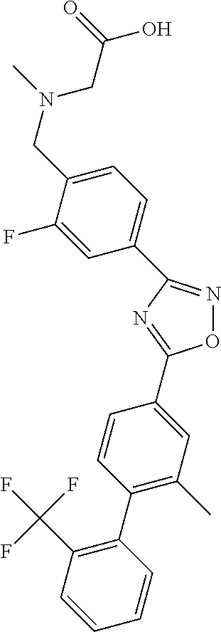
C1=C(CN(C)CC(=O)O)C(F)=CC(C2=NOC(C3=CC(C)=C(C4=C(C(F)(F)F)C=CC=C4)C=C3)=N2)=C1
